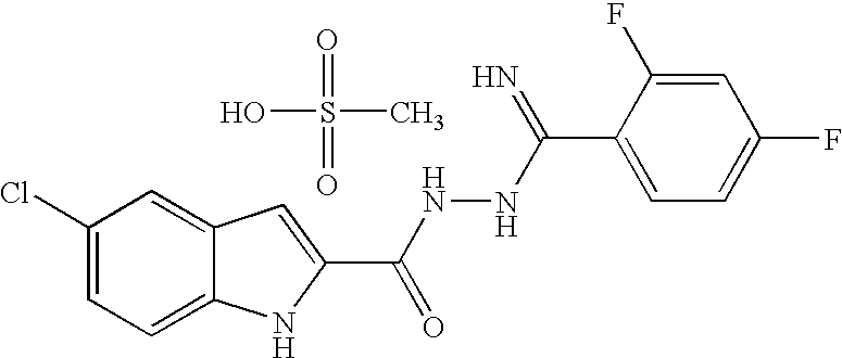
C1(Cl)=CC=C2C(=C1)C=C(C(NNC(C1=CC=C(F)C=C1F)=N)=O)N2.OS(C)(=O)=O
